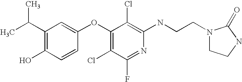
OC1=C(C(C)C)C=C(OC2=C(Cl)C(F)=NC(NCCN3CCNC3=O)=C2Cl)C=C1
